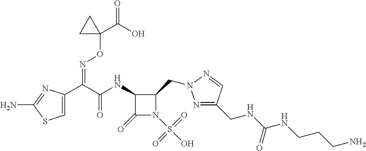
N(C(C(C1=CSC(N)=N1)=NOC1(C(=O)O)CC1)=O)C1C(=O)N(S(O)(=O)=O)C1CN1N=C(CNC(NCCCN)=O)C=N1
